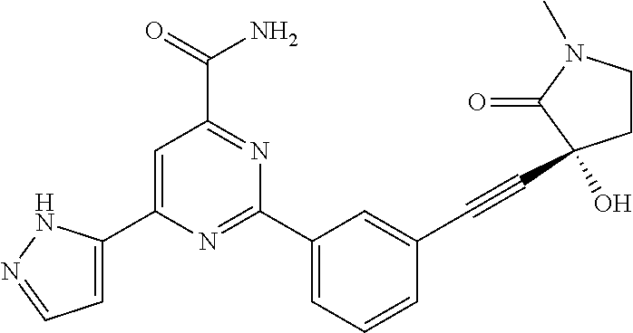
C1(C2=CC=CC(C#CC3(O)CCN(C)C3=O)=C2)=NC(C2=CC=NN2)=CC(C(=O)N)=N1
